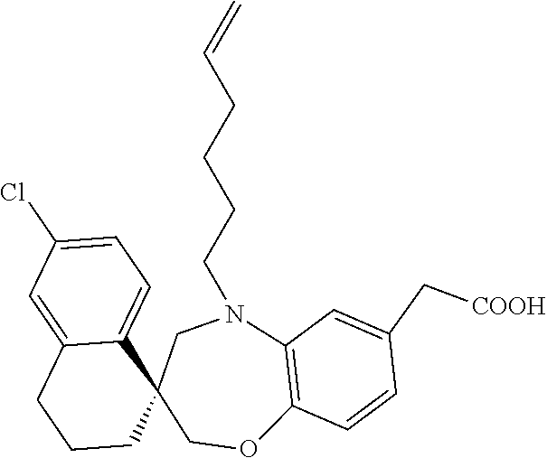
C1=C(Cl)C=C2C(=C1)C1(CCC2)COC2=C(N(CCCCC=C)C1)C=C(C[COOH])C=C2
